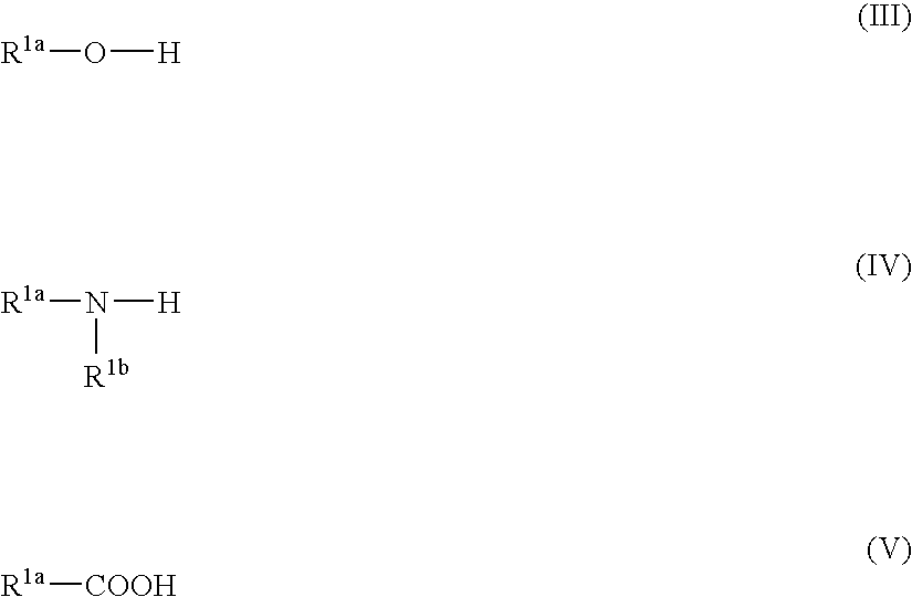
[R1a]O[H].[R1a]N([H])[R1b].[R1a][COOH]
